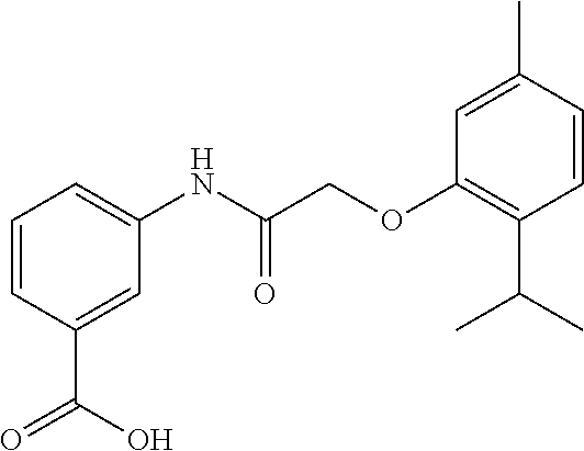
C1=CC(C(=O)O)=CC(NC(COC2=C(C(C)C)C=CC(C)=C2)=O)=C1
